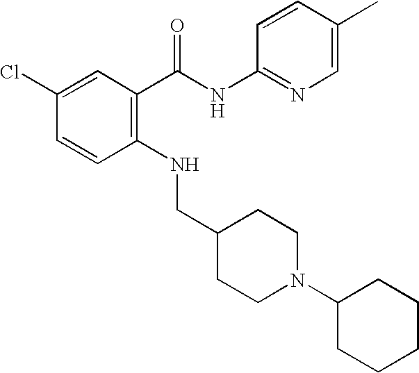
C1(Cl)=CC(C(NC2=NC=C(C)C=C2)=O)=C(NCC2CCN(C3CCCCC3)CC2)C=C1
